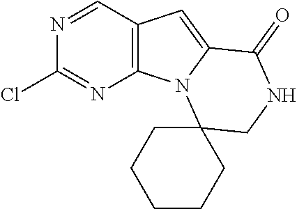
C1=NC(Cl)=NC2=C1C=C1N2C2(CNC1=O)CCCCC2
